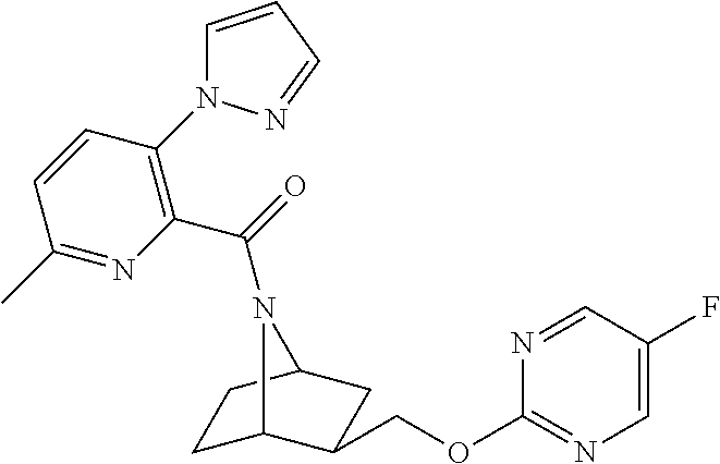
C1C2C(COC3=NC=C(F)C=N3)CC(C1)N2C(=O)C1=C(N2C=CC=N2)C=CC(C)=N1
